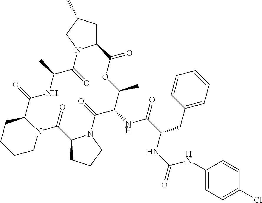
C12CC(C)CN1C(=O)C(C)NC(=O)C1CCCCN1C(=O)C1CCCN1C(=O)C(NC(=O)C(CC1=CC=CC=C1)NC(=O)NC1=CC=C(Cl)C=C1)C(C)OC2=O
